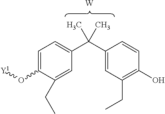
[W].O(C1=CC=C(C(C2=CC(CC)=C(O)C=C2)(C)C)C=C1CC)[Y1]
